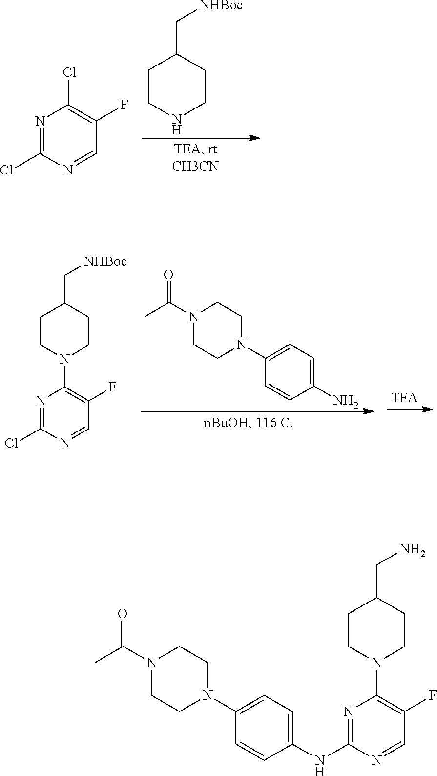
C1CNCCC1C[NHBoc].N1=C(Cl)N=CC(F)=C1Cl.C1(N)=CC=C(N2CCN(C(=O)C)CC2)C=C1.N1=C(Cl)N=CC(F)=C1N1CCC(C[NHBoc])CC1.N1=C(NC2=CC=C(N3CCN(C(=O)C)CC3)C=C2)N=CC(F)=C1N1CCC(CN)CC1
